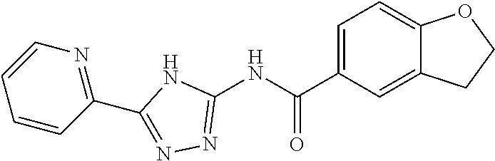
C1(C(NC2=NN=C(C3=NC=CC=C3)N2)=O)=CC=C2C(=C1)CCO2
